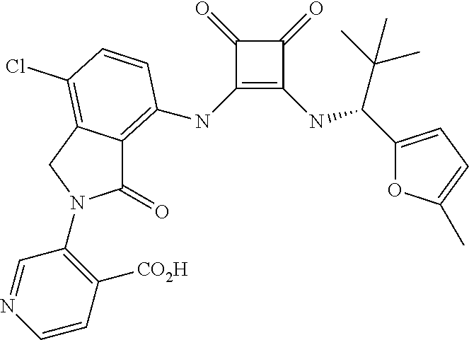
C1(NC2=C3C(=O)N(C4=C([CO2H])C=CN=C4)CC3=C(Cl)C=C2)=C(NC(C(C)(C)C)C2=CC=C(C)O2)C(=O)C1=O
